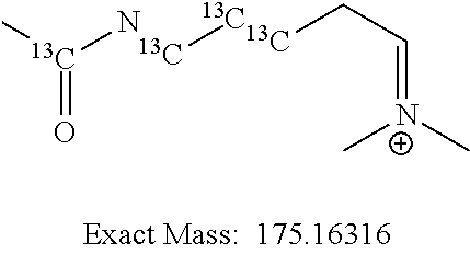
C[13C](N)=O.[13C][13C].[13C]CC=[N+](C)C
